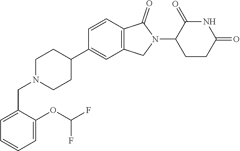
C1N(CC2=CC=CC=C2OC(F)F)CCC(C2=CC3=C(C=C2)C(=O)N(C2CCC(=O)NC2=O)C3)C1
